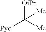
[OiPr]C([Me])([Pyd])[Me]
